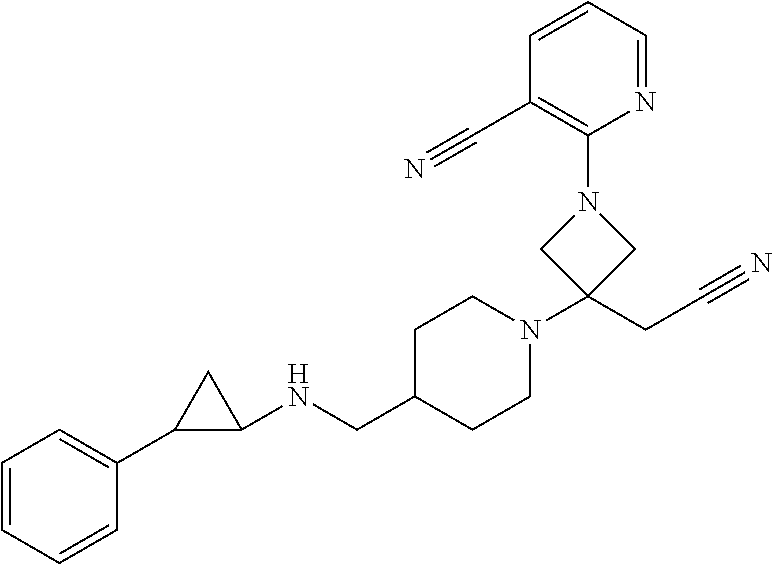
C1=CC=CC(C2C(NCC3CCN(C4(CC#N)CN(C5=C(C#N)C=CC=N5)C4)CC3)C2)=C1
